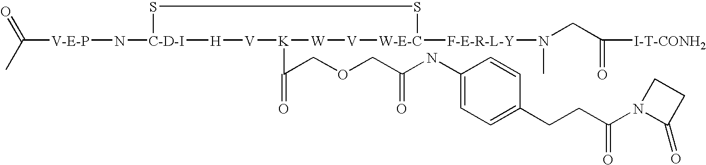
[V-E-P](N[C-D-I]1SS[W-E-C]([F-E-R-L-Y]N(CC([I-T-CONH2])=O)C)[V][W][K](C(COCC(NC2=CC=C(CCC(N3C(=O)CC3)=O)C=C2)=O)=O)[V][H]1)C(=O)C
